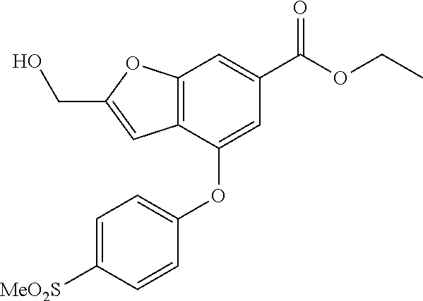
C12=C(C(OC3=CC=C([MeO2S])C=C3)=CC(C(OCC)=O)=C1)C=C(CO)O2
